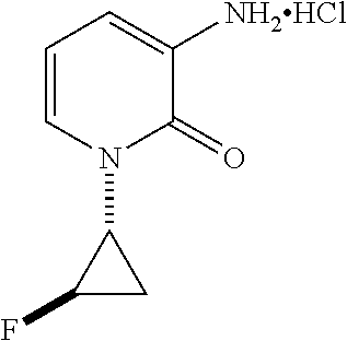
C1=CN(C2CC2F)C(=O)C([NH2HCl])=C1
